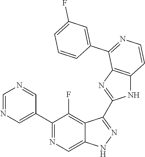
C1=NC=C(C2=NC=C3C(=C2F)C(C2=NC4=C(N2)C=CN=C4C2=CC(F)=CC=C2)=NN3)C=N1
